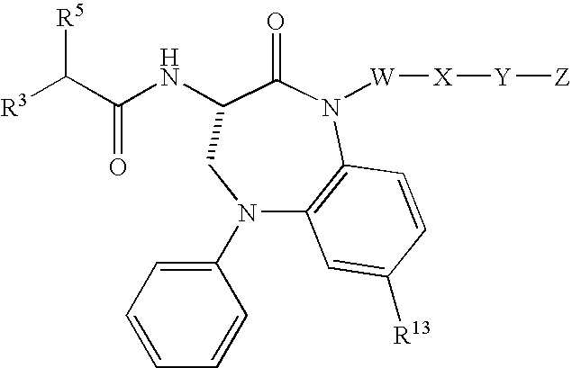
N1(C2=CC=CC=C2)C2=C(N([W][X][Y][Z])C(=O)C(NC(C([R3])[R5])=O)C1)C=CC([R13])=C2
